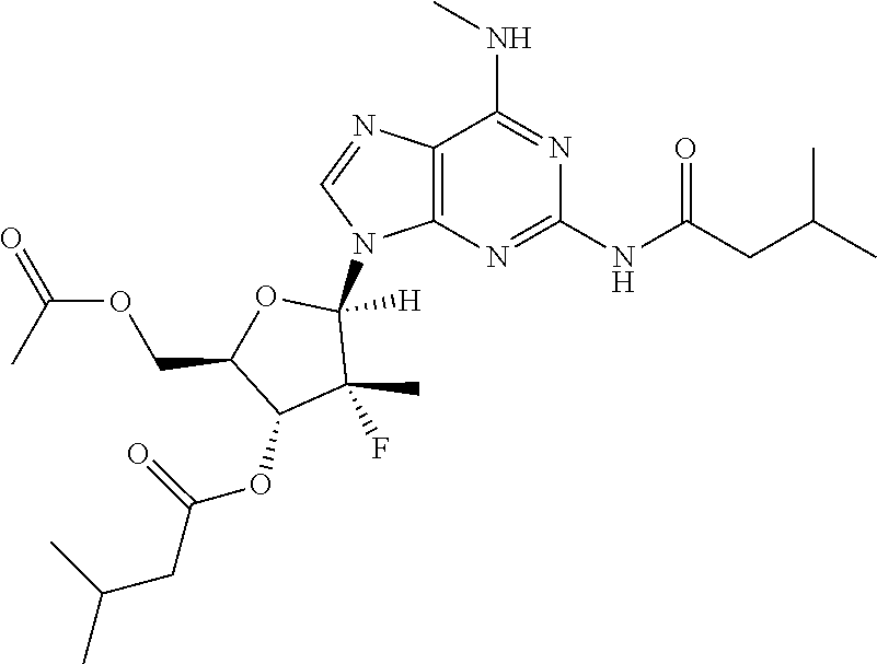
C(C1C(OC(CC(C)C)=O)C(C)(F)C([H])(N2C=NC3=C2N=C(NC(=O)CC(C)C)N=C3NC)O1)OC(C)=O
